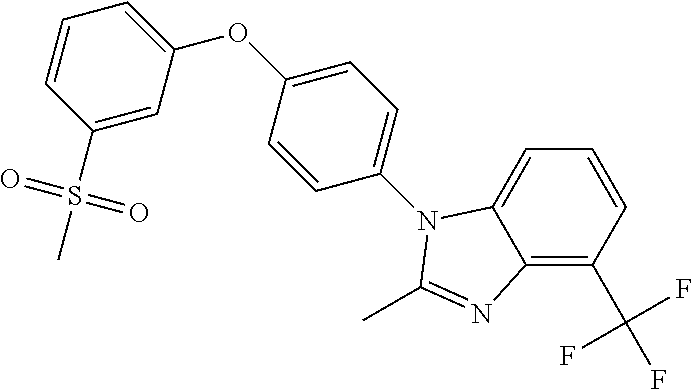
C1=C(S(C)(=O)=O)C=CC=C1OC1=CC=C(N2C3=CC=CC(C(F)(F)F)=C3N=C2C)C=C1
